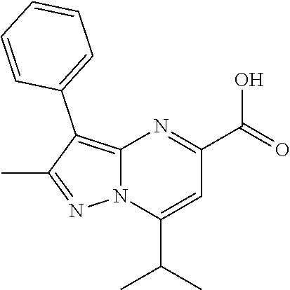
C12=C(C3=CC=CC=C3)C(C)=NN1C(C(C)C)=CC(C(=O)O)=N2
